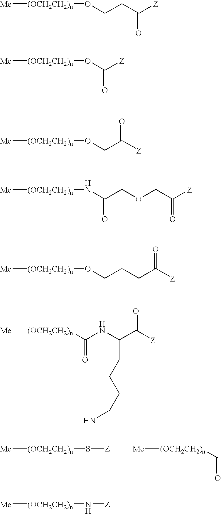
[Me][(OCH2CH2)n]S[Z].[Me][(OCH2CH2)n]C=O.[Me][(OCH2CH2)n]OCCC([Z])=O.[Me][(OCH2CH2)n]OC([Z])=O.[Me][(OCH2CH2)n]OCC([Z])=O.[Me][(OCH2CH2)n]NC(COCC([Z])=O)=O.[Me][(OCH2CH2)n]OCCCC([Z])=O.[Me][(OCH2CH2)n]C(NC(C([Z])=O)CCCCN)=O.[Me][(OCH2CH2)n]N[Z]
